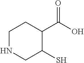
C1NCC(S)C(C(O)=O)C1
